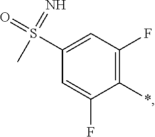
C1(*)=C(F)C=C(S(=O)(=N)C)C=C1F
